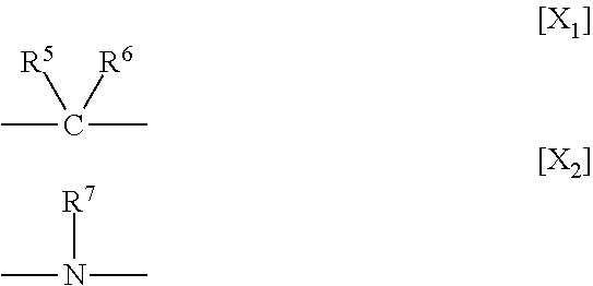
CC(C)([R5])[R6].CN(C)[R7]
